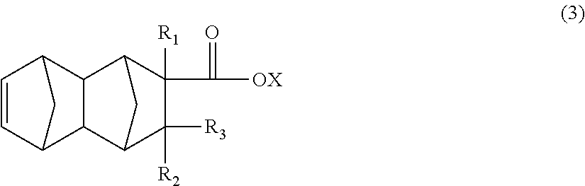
C12C3C(C(C1)C=C2)C1C(C([OX])=O)([R1])C([R3])([R2])C3C1
